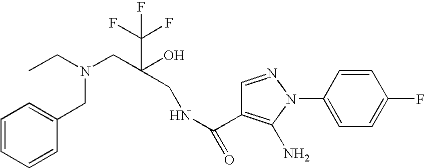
CCN(CC(CNC(=O)C1=C(N)N(C2=CC=C(F)C=C2)N=C1)(C(F)(F)F)O)CC1=CC=CC=C1
